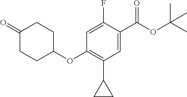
C1(=O)CCC(OC2=C(C3CC3)C=C(C(OC(C)(C)C)=O)C(F)=C2)CC1
